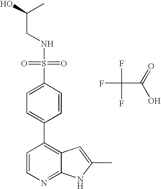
N(S(C1=CC=C(C2=C3C(=NC=C2)NC(C)=C3)C=C1)(=O)=O)CC(O)C.FC(F)(F)C(=O)O
